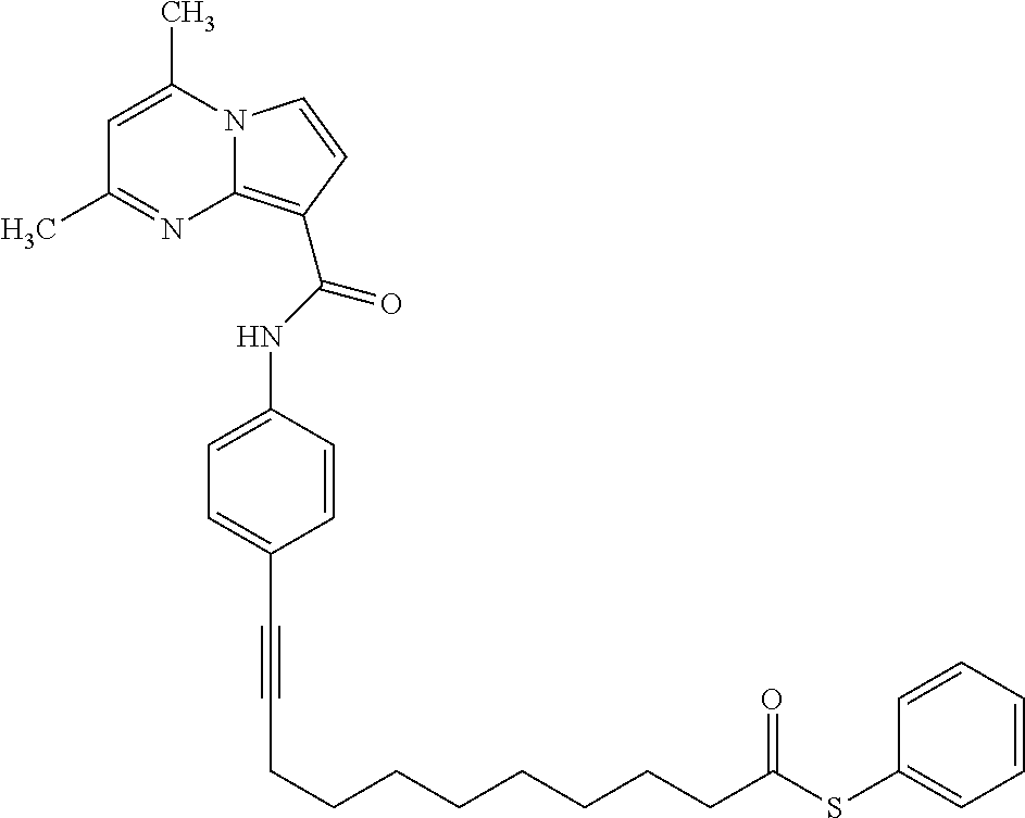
C(C1=CC=C(NC(=O)C2=C3N(C=C2)C(C)=CC(C)=N3)C=C1)#CCCCCCCCCC(SC1=CC=CC=C1)=O
